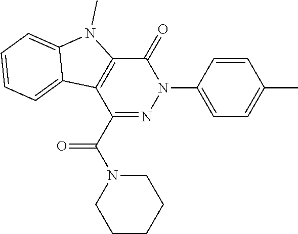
C1(=O)C2=C(C(C(N3CCCCC3)=O)=NN1C1=CC=C(C)C=C1)C1=CC=CC=C1N2C
